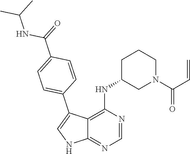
C(N1CCCC(NC2=C3C(=NC=N2)NC=C3C2=CC=C(C(NC(C)C)=O)C=C2)C1)(=O)C=C
